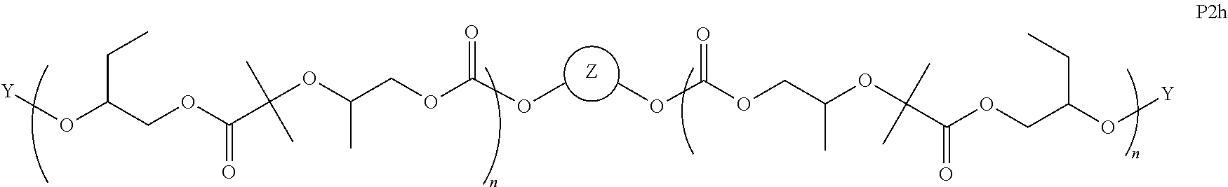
[Y]OC(COC(=O)C(OC(COC(OC)=O)C)(C)C)CC.COC(OCC(OC(C(OCC(O[Y])CC)=O)(C)C)C)=O.[Z]
